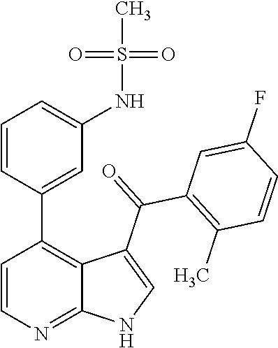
C1=CN=C2C(=C1C1=CC(NS(=O)(=O)C)=CC=C1)C(C(=O)C1=C(C)C=CC(F)=C1)=CN2
